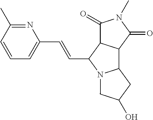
C1(C=CC2N3C(C4C2C(=O)N(C)C4=O)CC(O)C3)=CC=CC(C)=N1
